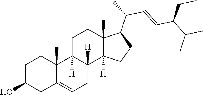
C1(O)CC2=CCC3([H])C([H])(C2(C)CC1)CCC1(C)C3([H])CCC1C(C)C=CC(C(C)C)CC
